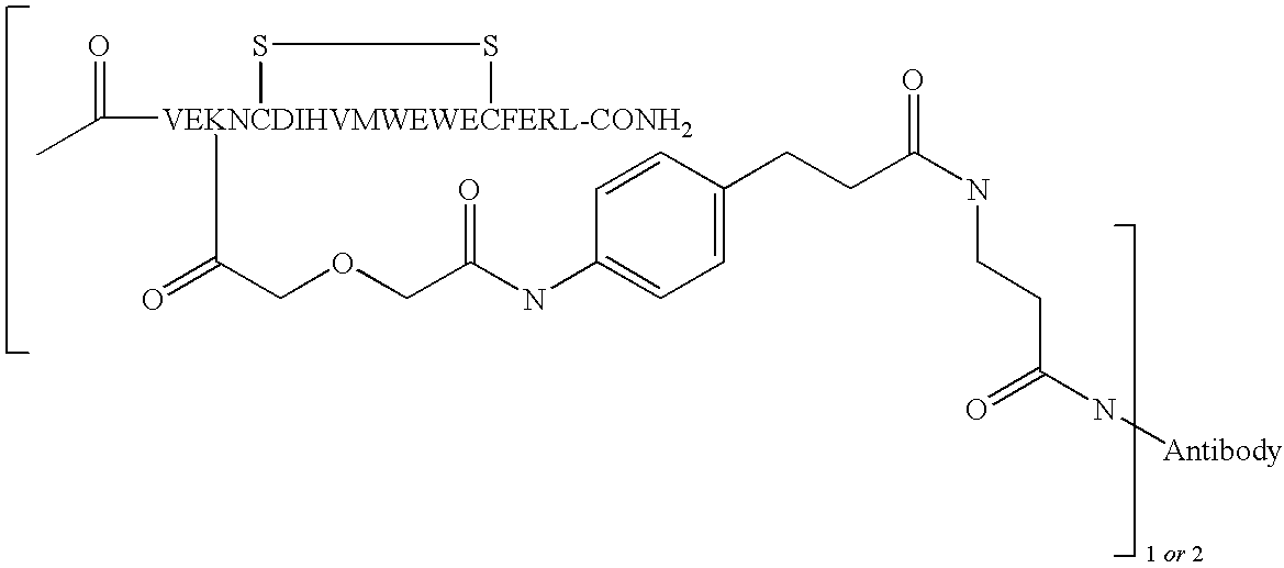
CC([VEKNCDIHVMWEWECFERL-CONH2]1(C(=O)COCC(NC2=CC=C(CCC(NCCC(N[Antibody])=O)=O)C=C2)=O)SS1)=O
